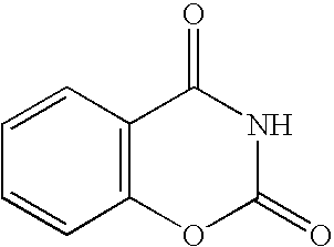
C12=C(C=CC=C1)C(=O)NC(=O)O2
